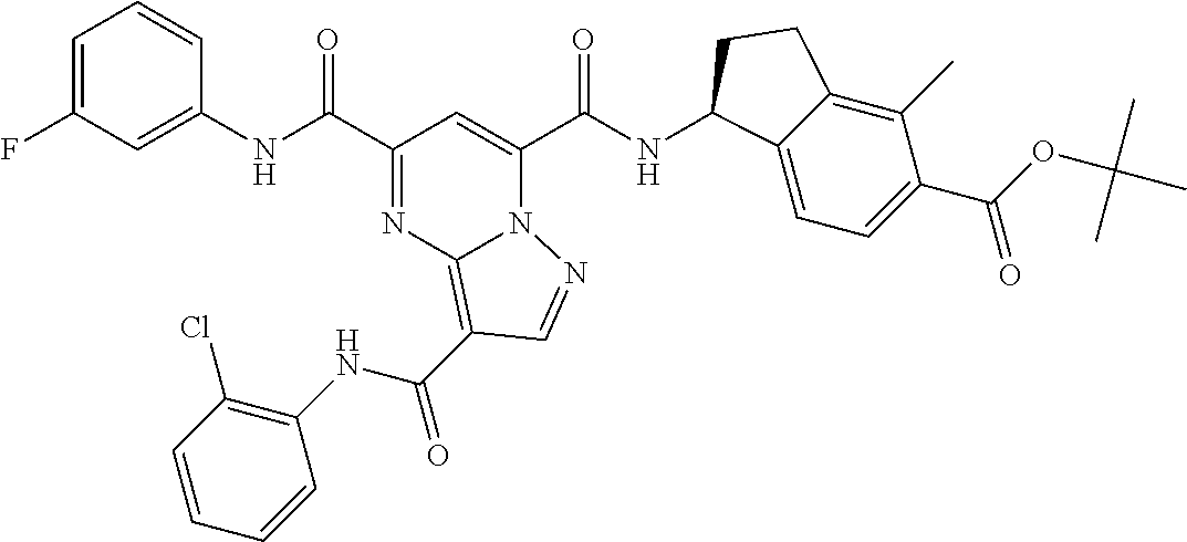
C1(C(NC2=CC(F)=CC=C2)=O)=NC2=C(C(NC3=C(Cl)C=CC=C3)=O)C=NN2C(C(NC2C3=CC=C(C(OC(C)(C)C)=O)C(C)=C3CC2)=O)=C1
